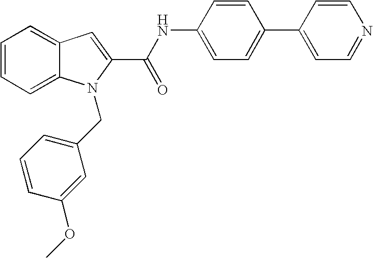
C1=CC=C2C(=C1)C=C(C(NC1=CC=C(C3=CC=NC=C3)C=C1)=O)N2CC1=CC=CC(OC)=C1
